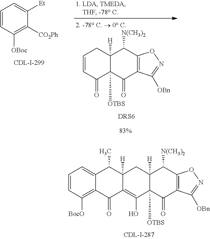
C1=CC([OBoc])=C([CO2Ph])C([Et])=C1.C1=CC(=O)C2([OTBS])C([H])(C1)C([N(CH3)2])C1=C(C2=O)C([OBn])=NO1.C1=CC([BocO])=C2C(=C1)C(C)C1([H])C(=C(O)C3([OTBS])C([H])(C1)C([N(CH3)2])C1=C(C([OBn])=NO1)C3=O)C2=O
